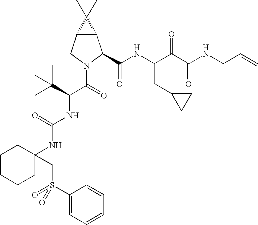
C12C(CN(C(=O)C(C(C)(C)C)NC(NC3(CS(=O)(C4=CC=CC=C4)=O)CCCCC3)=O)C1C(NC(C(C(NCC=C)=O)=O)CC1CC1)=O)C2(C)C
